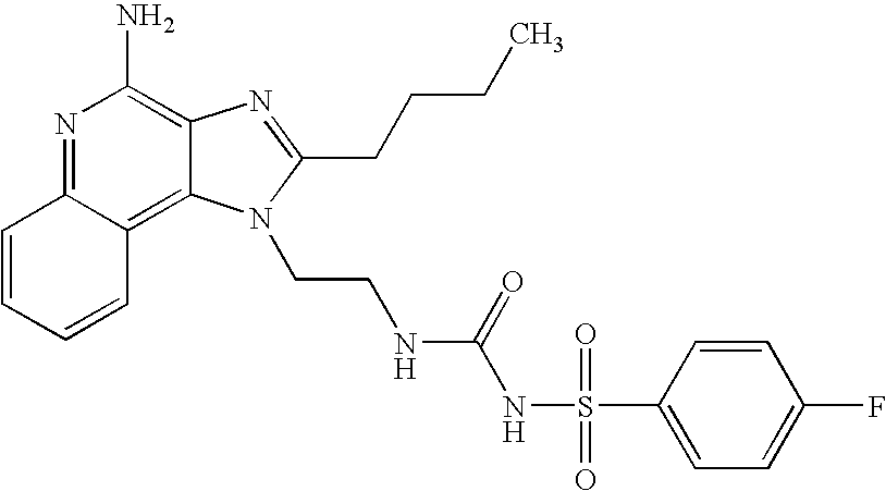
N1=C2C(=C3C(=C1N)N=C(CCCC)N3CCNC(NS(C1=CC=C(F)C=C1)(=O)=O)=O)C=CC=C2
